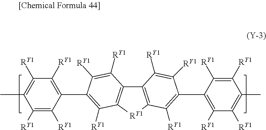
C1([RY1])=C([RY1])C(C2=C([RY1])C3=C(C4=C([RY1]3)C([RY1])=C(C3=C([RY1])C([RY1])=C(C)C([RY1])=C3[RY1])C([RY1])=C4[RY1])C([RY1])=C2[RY1])=C([RY1])C([RY1])=C1C
